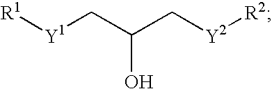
[R1][Y1]CC(C[Y2][R2])O
